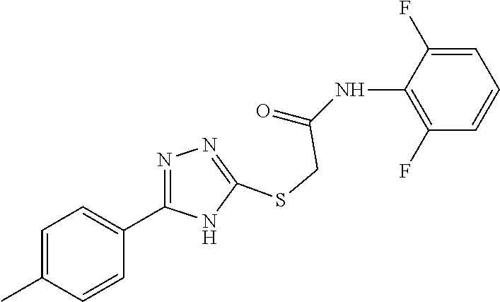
C1(F)=C(NC(=O)CSC2=NN=C(C3=CC=C(C)C=C3)N2)C(F)=CC=C1
